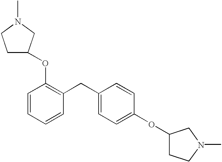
C1=CC=CC(CC2=CC=C(OC3CCN(C)C3)C=C2)=C1OC1CCN(C)C1
